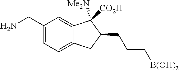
C1(CN)=CC=C2C(=C1)C([Me2N])([CO2H])C(CCC[B(OH)2])C2
